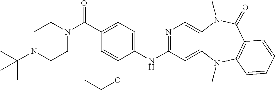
N1=C(NC2=CC=C(C(N3CCN(C(C)(C)C)CC3)=O)C=C2OCC)C=C2C(=C1)N(C)C(=O)C1=C(N2C)C=CC=C1
